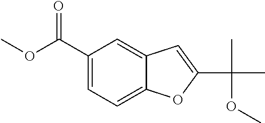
C1=C(C(OC)=O)C=C2C(=C1)OC(C(OC)(C)C)=C2
